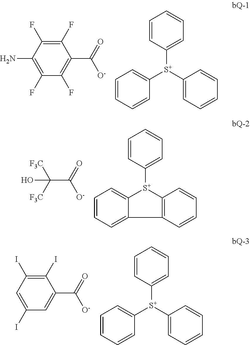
C1(F)=C(F)C(N)=C(F)C(F)=C1C(=O)[O-].C1=CC([S+](C2=CC=CC=C2)C2=CC=CC=C2)=CC=C1.C(C(=O)[O-])([F3C])([F3C])O.C1=CC([S+]2C3=C(C4=CC=CC=C24)C=CC=C3)=CC=C1.C1(I)=C(I)C=C(I)C=C1C(=O)[O-].C1=CC([S+](C2=CC=CC=C2)C2=CC=CC=C2)=CC=C1
